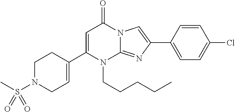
C1(C2=CC(=O)N3C(=NC(C4=CC=C(Cl)C=C4)=C3)N2CCCCC)=CCN(S(C)(=O)=O)CC1
